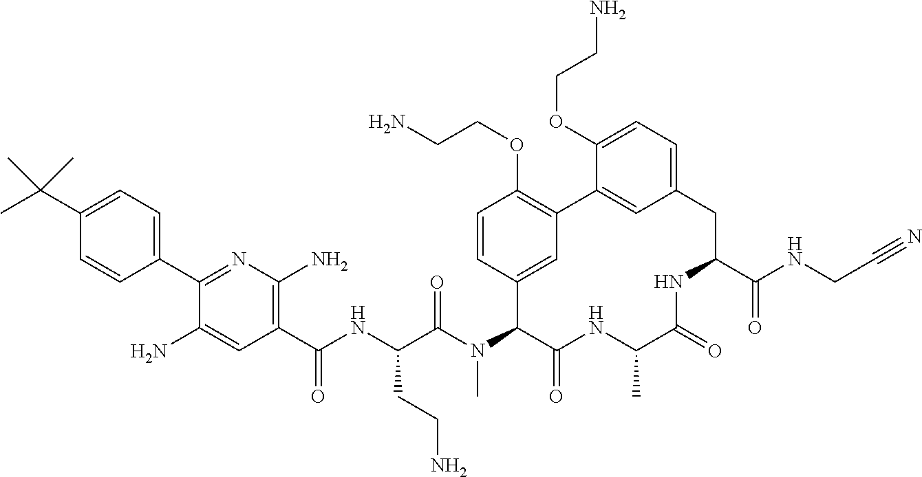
CC(C1=CC=C(C2=NC(N)=C(C(NC(C(N(C3C(=O)NC(C)C(=O)NC(C(NCC#N)=O)CC4=CC=C(OCCN)C(=C4)C4=C(OCCN)C=CC3=C4)C)=O)CCN)=O)C=C2N)C=C1)(C)C
